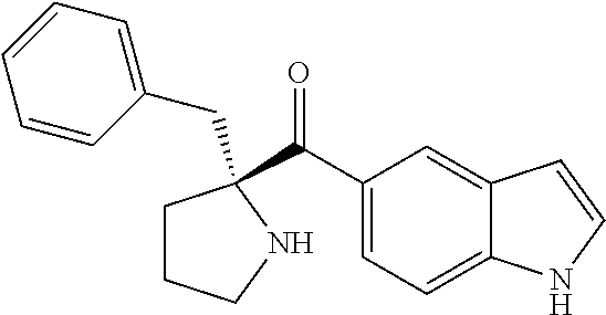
C(C1=CC=C2C(=C1)C=CN2)(=O)C1(CC2=CC=CC=C2)CCCN1
